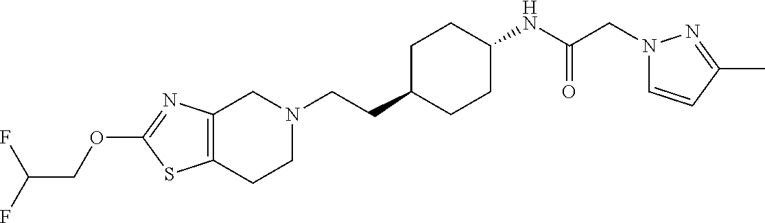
C1(OCC(F)F)=NC2=C(S1)CCN(CCC1CCC(NC(CN3C=CC(C)=N3)=O)CC1)C2
